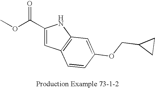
O(C(C1=CC2=C(N1)C=C(OCC1CC1)C=C2)=O)C
